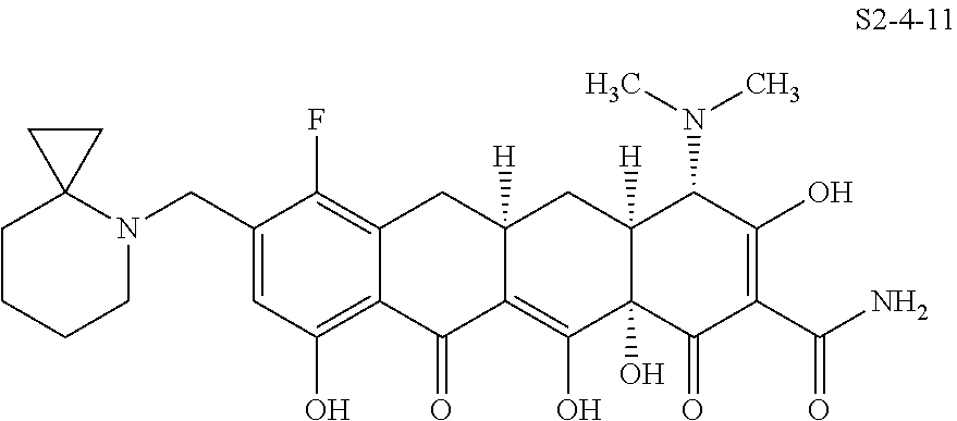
C12=C(O)C=C(CN3CCCCC34CC4)C(F)=C1CC1([H])C(=C(O)C3(O)C([H])(C1)C(N(C)C)C(O)=C(C(N)=O)C3=O)C2=O
